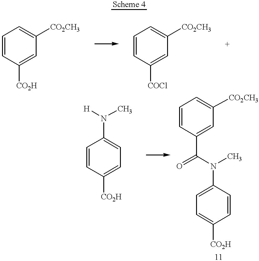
C1=CC([CO2H])=CC([CO2CH3])=C1.C1=CC([COCl])=CC([CO2CH3])=C1.C1=CC([CO2H])=CC=C1N([H])C.C1=CC(C(=O)N(C)C2=CC=C([CO2H])C=C2)=CC([CO2CH3])=C1
